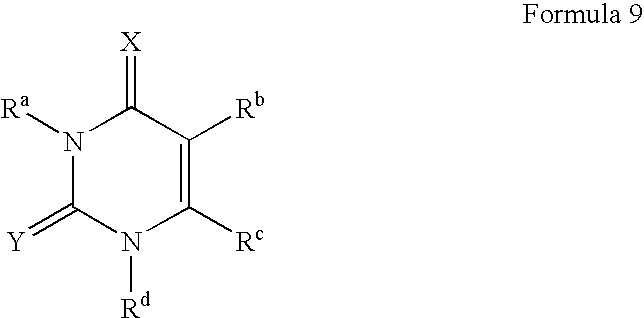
N1([Ra])C(=[Y])N([Rd])C([Rc])=C([Rb])C1=[X]
